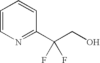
C1=CN=C(C(CO)(F)F)C=C1
